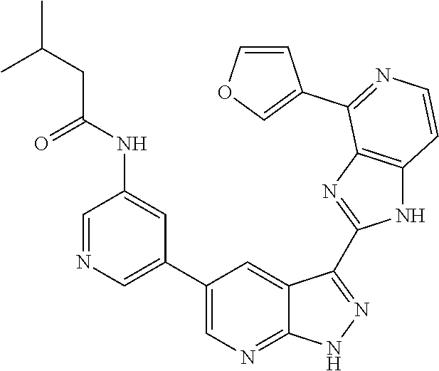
C1=NC=C(C2=CN=C3C(=C2)C(C2=NC4=C(N2)C=CN=C4C2=COC=C2)=NN3)C=C1NC(CC(C)C)=O
